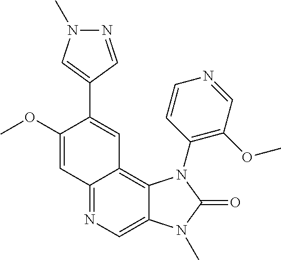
C1(OC)=CC2=NC=C3C(=C2C=C1C1=CN(C)N=C1)N(C1=C(OC)C=NC=C1)C(=O)N3C
